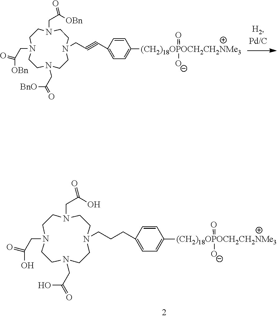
C1=CC(C#CCN2CCN(CC([BnO])=O)CCN(CC([OBn])=O)CCN(CC([OBn])=O)CC2)=CC=C1[(CH2)18OPOCH2CH2NMe3](=O)[O-].C1=CC(CCCN2CCN(CC(O)=O)CCN(CC(O)=O)CCN(CC(O)=O)CC2)=CC=C1[(CH2)18OPOCH2CH2NMe3](=O)[O-]
